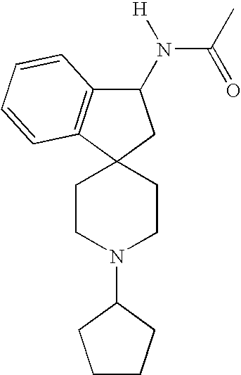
C12(CC(N(C(C)=O)[H])C3=C1C=CC=C3)CCN(C1CCCC1)CC2
